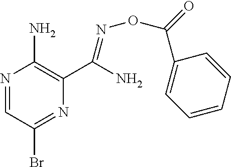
N1=CC(Br)=NC(C(N)=NOC(=O)C2=CC=CC=C2)=C1N
